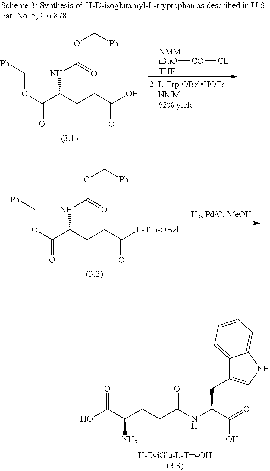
[iBuO][CO]Cl.[THF].O(C(C(CCC(O)=O)NC(OC[Ph])=O)=O)C[Ph].O(C(C(CCC([L-Trp-OBzl])=O)NC(OC[Ph])=O)=O)C[Ph].OC(C(CCC(NC(C(=O)O)CC1=CNC2=CC=CC=C12)=O)N)=O
